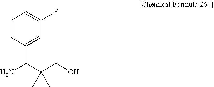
C1=C(F)C=C(C(C(CO)(C)C)N)C=C1
